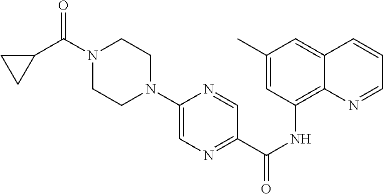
C1(C)=CC(NC(C2=NC=C(N3CCN(C(C4CC4)=O)CC3)N=C2)=O)=C2C(=C1)C=CC=N2
